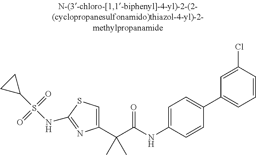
C1(C(C(NC2=CC=C(C3=CC=CC(Cl)=C3)C=C2)=O)(C)C)=CSC(NS(C2CC2)(=O)=O)=N1
